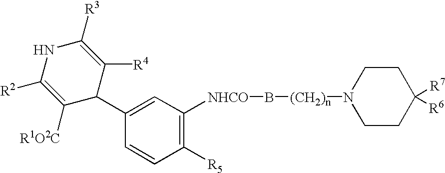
C1([R5])=C([NHCO]B[(CH2)n]N2CCC([R7])([R6])CC2)C=C(C2C([R4])=C([R3])NC([R2])=C2[R1O2C])C=C1
